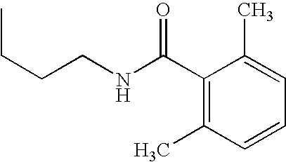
C1=C(C)C(C(NCCCC)=O)=C(C)C=C1
